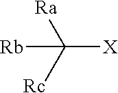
[Ra]C([Rc])([X])[Rb]
